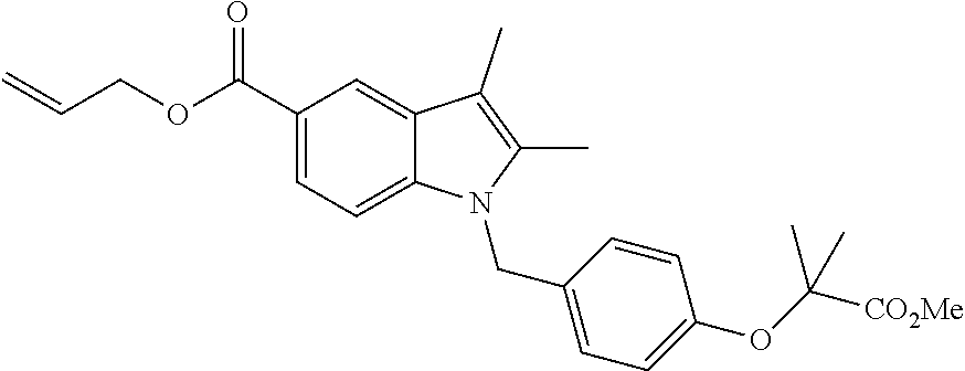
O=C(C1=CC=C2C(=C1)C(C)=C(C)N2CC1=CC=C(OC(C)([CO2Me])C)C=C1)OCC=C
